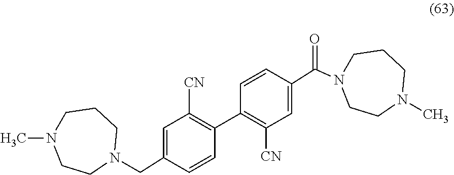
C1=C(CN2CCCN(C)CC2)C=CC(C2=C([CN])C=C(C(N3CCCN(C)CC3)=O)C=C2)=C1[CN]
